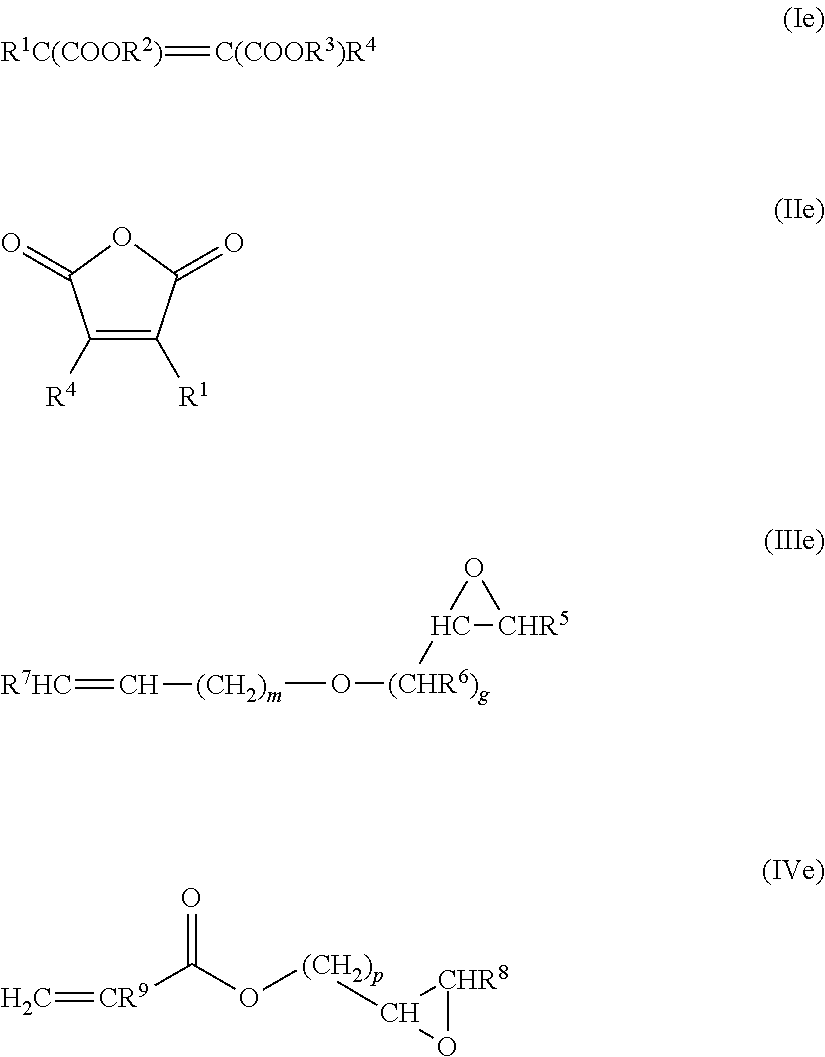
[R1C(COOR2)]=[C(COOR3)R4].C1([R4])=C([R1])C(=O)OC1=O.C1([(CHR6)g]O[(CH2)m]C=[R7HC])[CHR5]O1.[CR9](C(O[(CH2)p]C1O[CHR8]1)=O)=C
